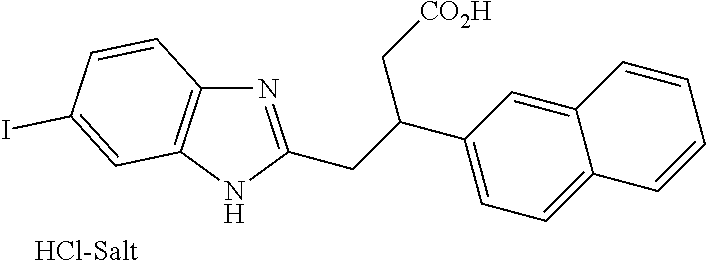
N1=C(CC(C2=CC=C3C(=C2)C=CC=C3)C[CO2H])NC2=C1C=CC(I)=C2
